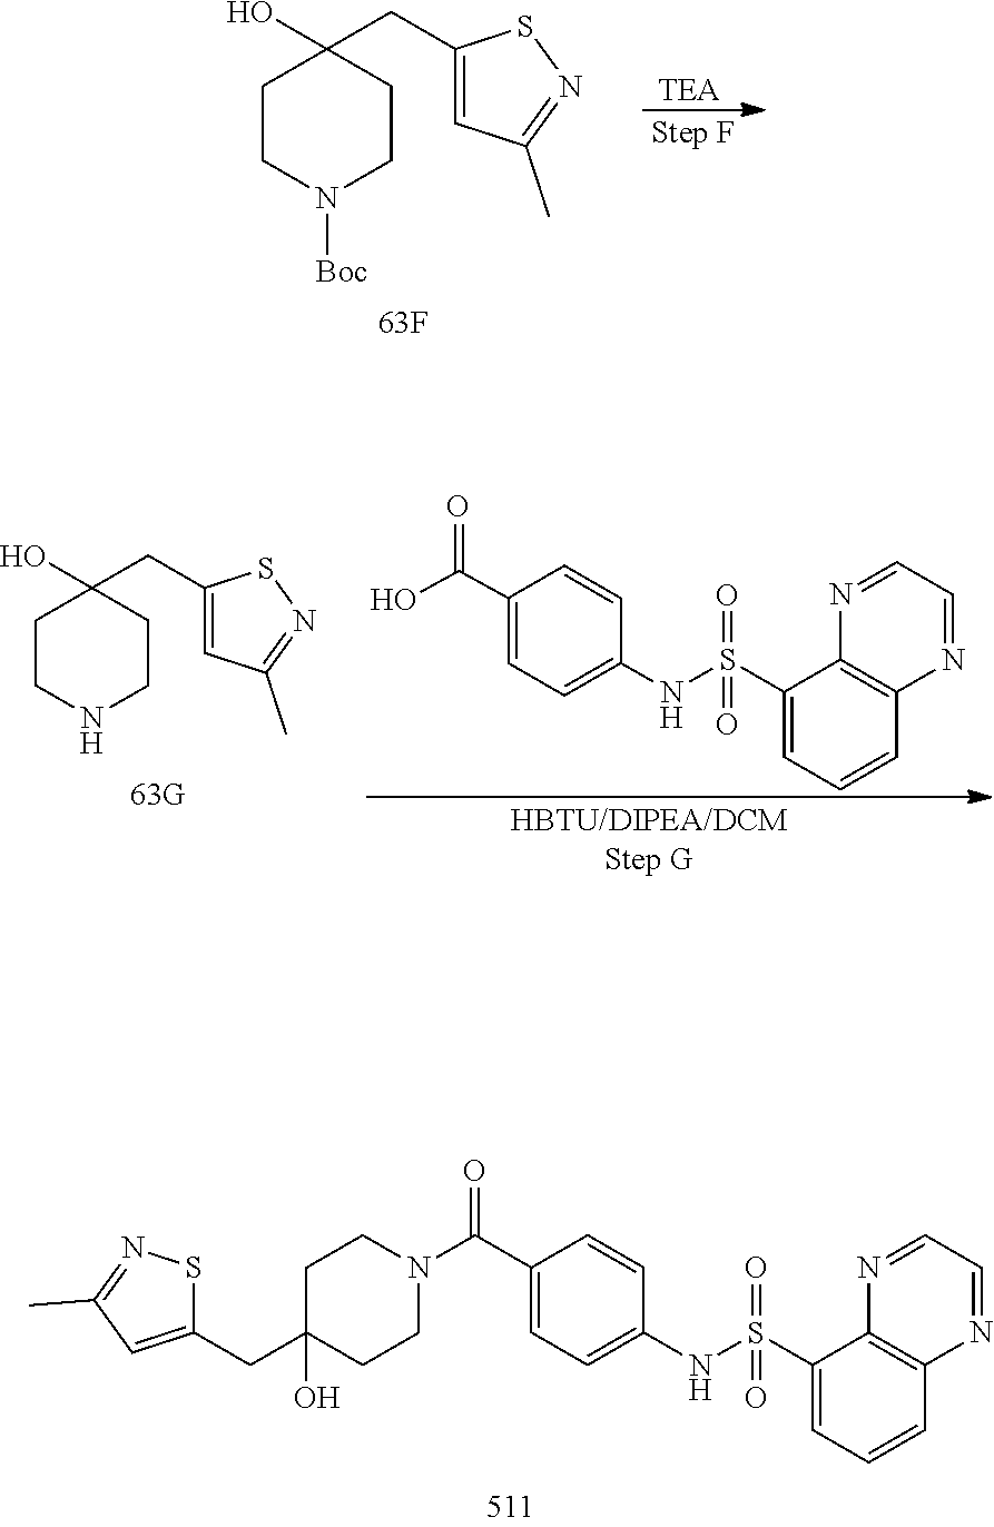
[TEA].C1CN([Boc])CCC1(O)CC1=CC(C)=NS1.C1(C(O)=O)=CC=C(NS(=O)(C2=CC=CC3=C2N=CC=N3)=O)C=C1.C1CNCCC1(O)CC1=CC(C)=NS1.C1(C(N2CCC(O)(CC3=CC(C)=NS3)CC2)=O)=CC=C(NS(=O)(C2=CC=CC3=C2N=CC=N3)=O)C=C1
